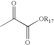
CC(C([OR17])=O)=O
